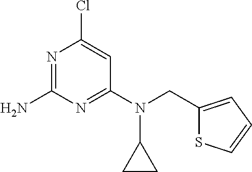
N1=C(N)N=C(N(C2CC2)CC2=CC=CS2)C=C1Cl
